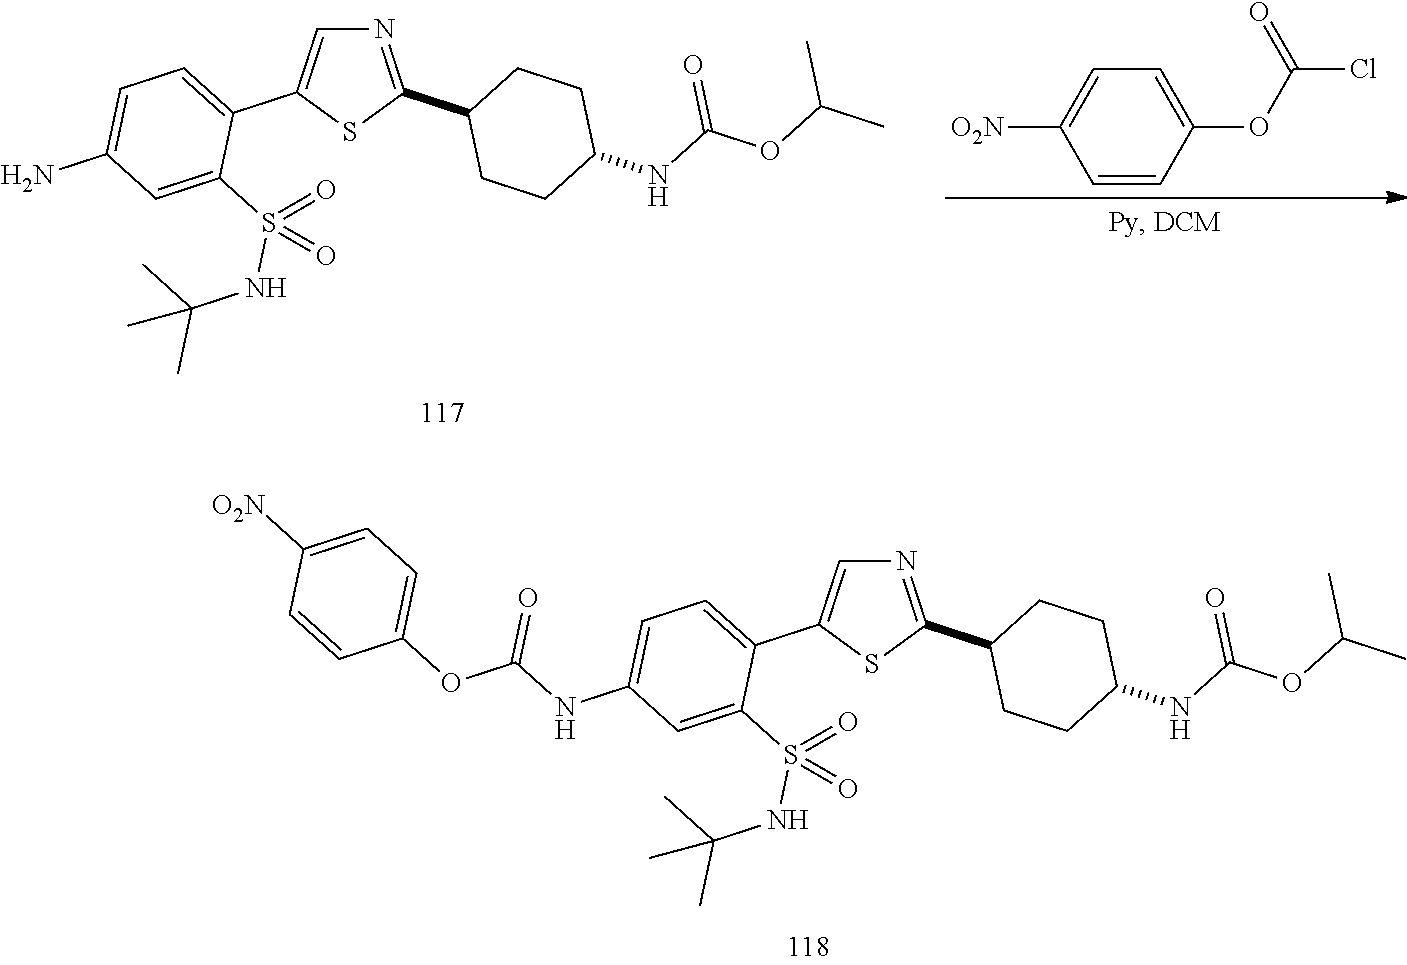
C1=CC(OC(=O)Cl)=CC=C1[O2N].N1=C(C2CCC(NC(=O)OC(C)C)CC2)SC(C2=CC=C(N)C=C2S(NC(C)(C)C)(=O)=O)=C1.N1=C(C2CCC(NC(=O)OC(C)C)CC2)SC(C2=CC=C(NC(=O)OC3=CC=C([O2N])C=C3)C=C2S(NC(C)(C)C)(=O)=O)=C1
